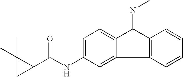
C1=C(NC(C2C(C)(C)C2)=O)C=C2C(=C1)C(NC)C1=C2C=CC=C1
